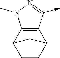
C12=C(C(->C)=NN1C)C1CCC2C1
